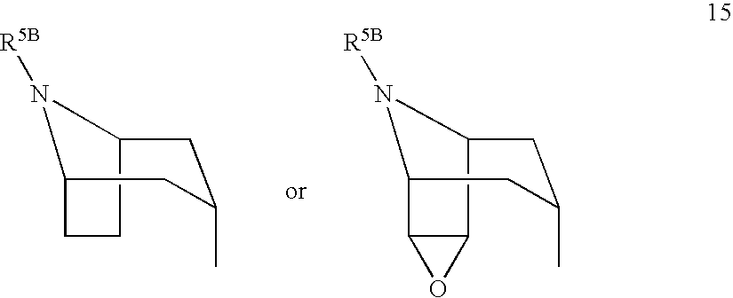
C12CCC(CC(C)C1)N2[R5B].C12CC(C)CC(N1[R5B])C1C2O1
